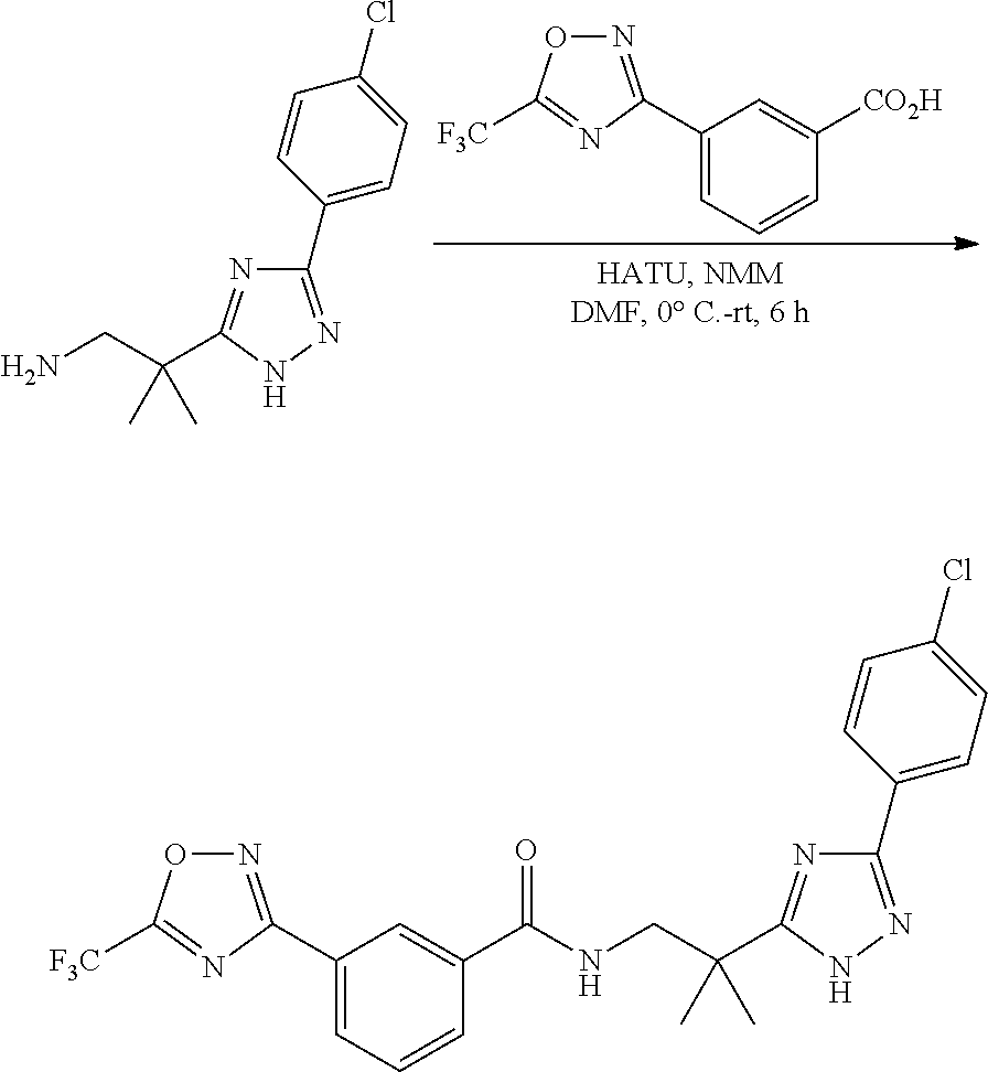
C1(C2=NOC([F3C])=N2)=CC=CC([CO2H])=C1.C1(C2=CC=C(Cl)C=C2)=NNC(C(CN)(C)C)=N1.C1(C2=CC=C(Cl)C=C2)=NNC(C(CNC(C2=CC(C3=NOC([F3C])=N3)=CC=C2)=O)(C)C)=N1
